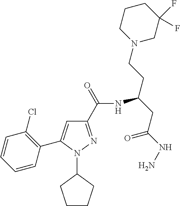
C1(C(=O)NC(CC(NN)=O)CCN2CC(F)(F)CCC2)=NN(C2CCCC2)C(C2=C(Cl)C=CC=C2)=C1
